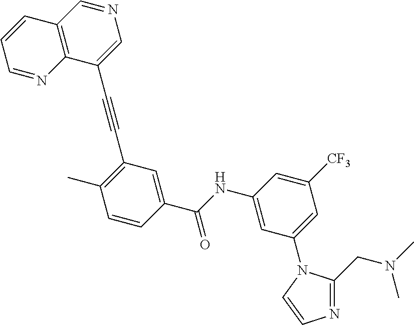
N1=CC2=C(C(C#CC3=C(C)C=CC(C(NC4=CC(N5C=CN=C5CN(C)C)=CC([CF3])=C4)=O)=C3)=C1)N=CC=C2
